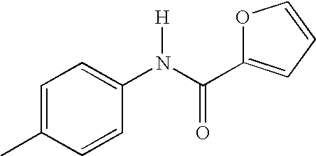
C1=C(C)C=CC(N(C(=O)C2=CC=CO2)[H])=C1
